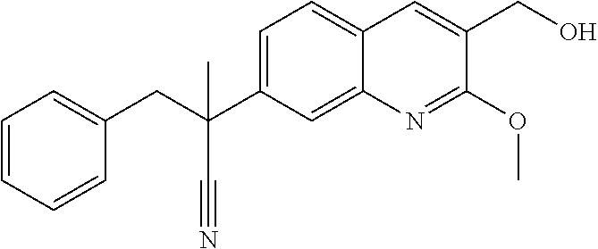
C1=C(C(CC2=CC=CC=C2)(C#N)C)C=C2C(=C1)C=C(CO)C(OC)=N2
